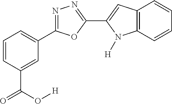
C1=CC(C(=O)O[H])=CC(C2=NN=C(C3=CC4=C(N3[H])C=CC=C4)O2)=C1
